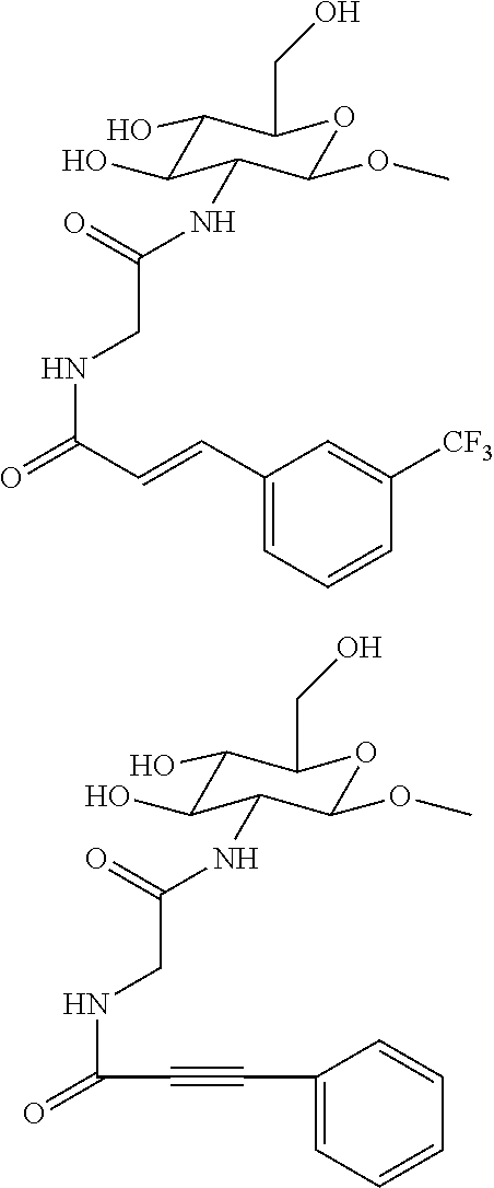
C1(O)C(O)C(NC(CNC(=O)C=CC2=CC=CC([CF3])=C2)=O)C(OC)OC1CO.C1(O)C(O)C(NC(CNC(=O)C#CC2=CC=CC=C2)=O)C(OC)OC1CO
